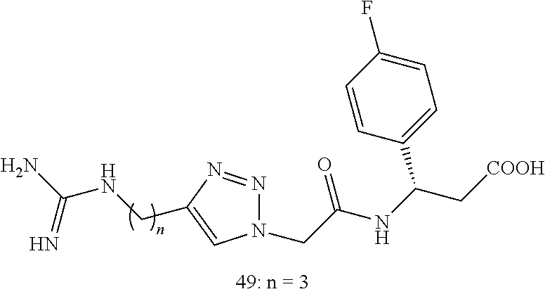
C(NCC1=CN(CC(NC(C[COOH])C2=CC=C(F)C=C2)=O)N=N1)(N)=N
